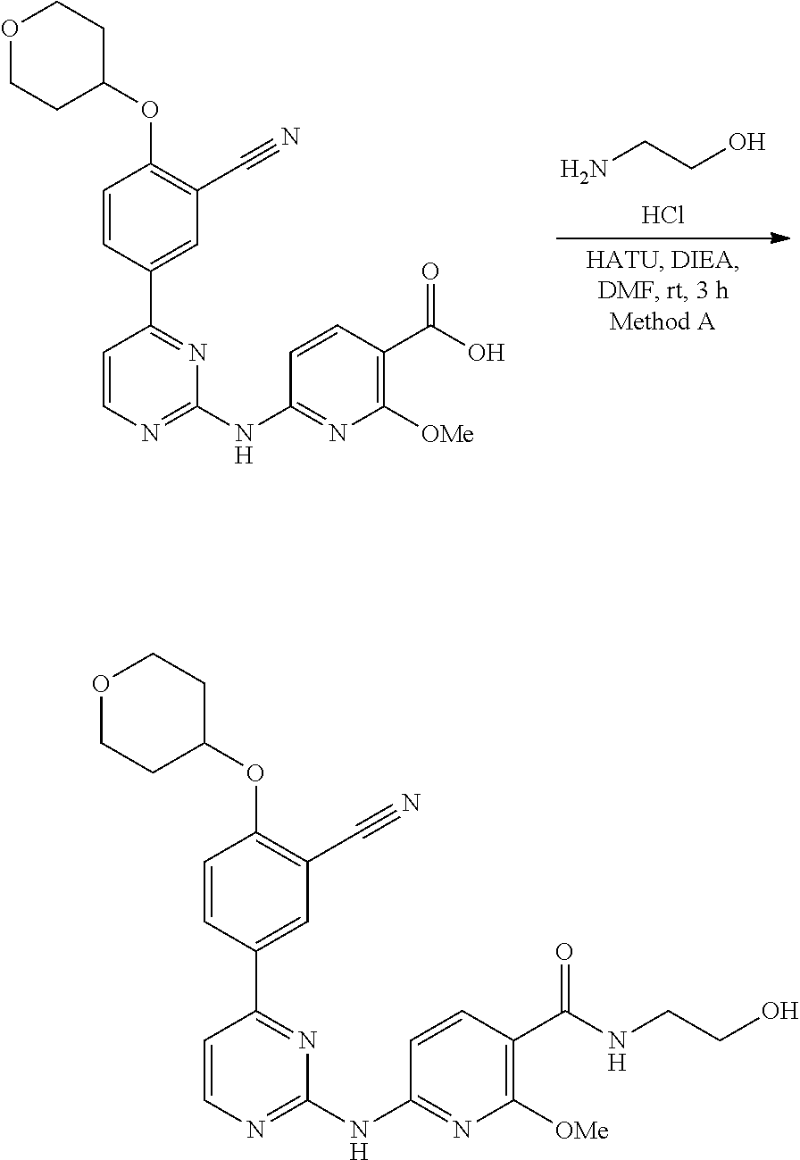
Cl.OC(C1=C([OMe])N=C(NC2=NC=CC(C3=CC(C#N)=C(OC4CCOCC4)C=C3)=N2)C=C1)=O.NCCO.N1=C(NC2=NC([OMe])=C(C(=O)NCCO)C=C2)N=C(C2=CC(C#N)=C(OC3CCOCC3)C=C2)C=C1
